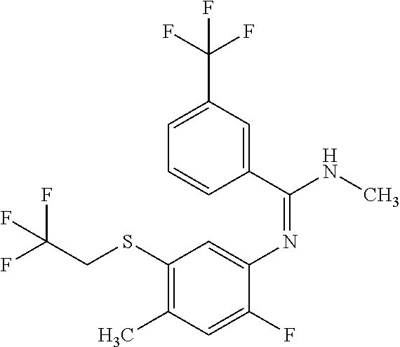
N(C1=CC(SCC(F)(F)F)=C(C)C=C1F)=C(NC)C1=CC(C(F)(F)F)=CC=C1
